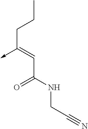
C(C(NCC#N)=O)=C(CCC)->C
